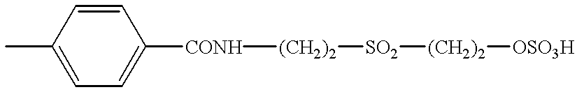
C1=CC(C)=CC=C1[CONH][(CH2)2][SO2][(CH2)2][OSO3H]
